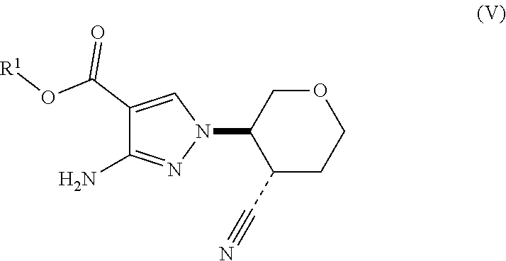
[R1]OC(C1=CN(C2COCCC2C#N)N=C1N)=O
